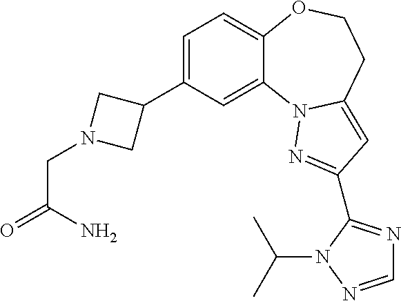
C1=C(C2CN(CC(=O)N)C2)C=C2C(=C1)OCCC1=CC(C3=NC=NN3C(C)C)=NN21
